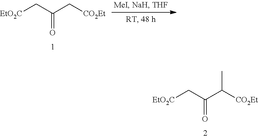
[EtO2C]CC(C([CO2Et])C)=O.[EtO2C]CC(C[CO2Et])=O
